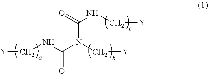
[Y]CNC(=O)N(C[Y])C(NC[Y])=O
